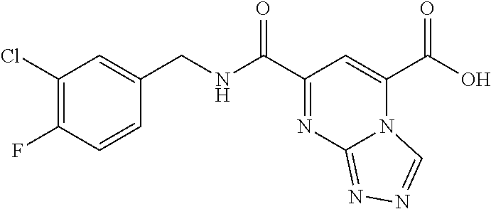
OC(C1=CC(C(NCC2=CC(Cl)=C(F)C=C2)=O)=NC2=NN=CN12)=O
